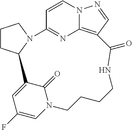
C1CC2N(C1)C1=NC3=C(C=NN3C=C1)C(=O)NCCCCN1C(=O)C2=CC(F)=C1
